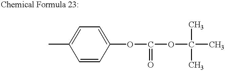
CC1=CC=C(OC(OC(C)(C)C)=O)C=C1
